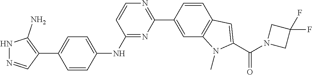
C1(C2=C(N)NN=C2)=CC=C(NC2=NC(C3=CC4=C(C=C3)C=C(C(N3CC(F)(F)C3)=O)N4C)=NC=C2)C=C1
